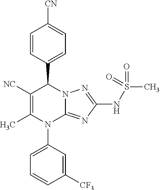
C1=CC(C2C([NC])=C(C)N(C3=CC=CC([CF3])=C3)C3=NC(NS(=O)(C)=O)=NN23)=CC=C1[CN]
